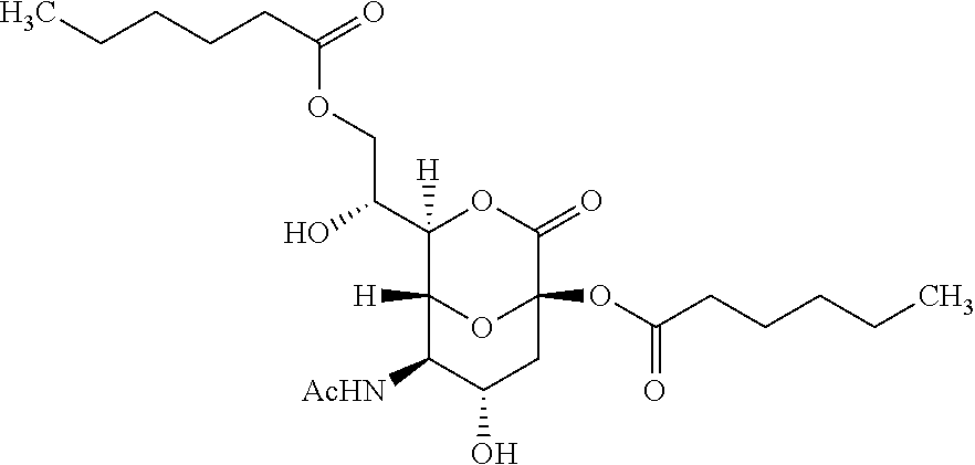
C1(C(O)COC(=O)CCCCC)([H])C2([H])OC(OC(CCCCC)=O)(C(=O)O1)CC(O)C2[AcHN]
